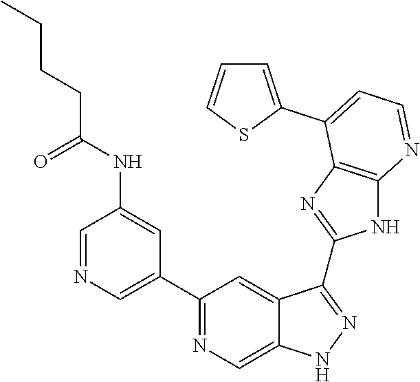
C1=NC=C(C2=NC=C3C(=C2)C(C2=NC4=C(N2)N=CC=C4C2=CC=CS2)=NN3)C=C1NC(CCCC)=O
